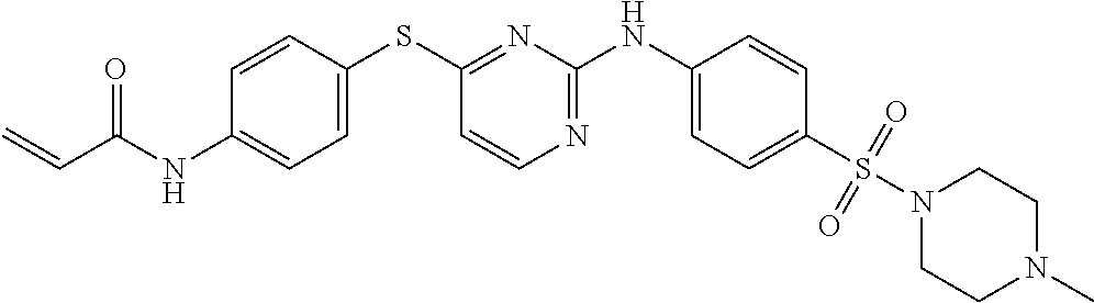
C1(NC(C=C)=O)=CC=C(SC2=NC(NC3=CC=C(S(=O)(=O)N4CCN(C)CC4)C=C3)=NC=C2)C=C1
